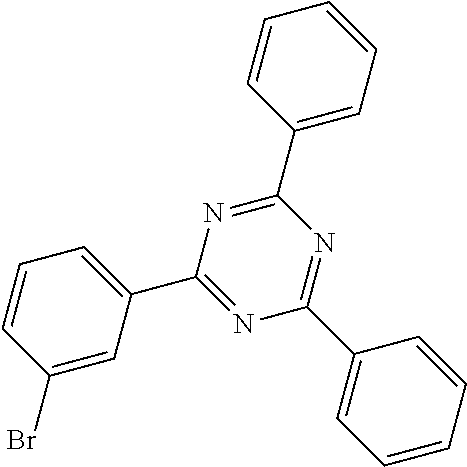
N1=C(C2=CC=CC=C2)N=C(C2=CC=CC(Br)=C2)N=C1C1=CC=CC=C1
